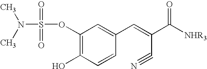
C1(OS(N(C)C)(=O)=O)=C(O)C=CC(C=C(C([NHR3])=O)C#N)=C1
